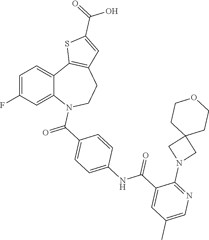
C1=C(F)C=C2C(=C1)C1=C(CCN2C(C2=CC=C(NC(C3=CC(C)=CN=C3N3CC4(C3)CCOCC4)=O)C=C2)=O)C=C(C(=O)O)S1
